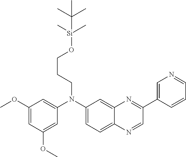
C1(OC)=CC(OC)=CC(N(C2=CC=C3C(=C2)N=C(C2=CN=CC=C2)C=N3)CCCO[Si](C)(C)C(C)(C)C)=C1
